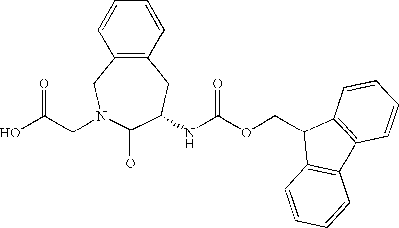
OC(CN1CC2=C(CC(NC(OCC3C4=C(C5=C3C=CC=C5)C=CC=C4)=O)C1=O)C=CC=C2)=O
